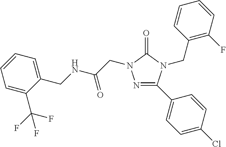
N(C(=O)CN1N=C(C2=CC=C(Cl)C=C2)N(CC2=C(F)C=CC=C2)C1=O)CC1=CC=CC=C1C(F)(F)F
